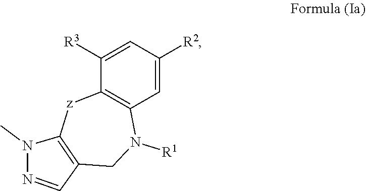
C1=C([R3])C2=C(C=C1[R2])N([R1])CC1=C([z]2)N(C)N=C1
